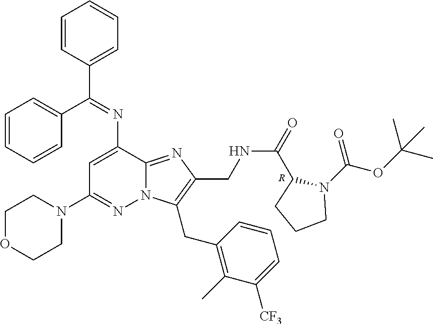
C1OCCN(C2=NN3C(=NC(CNC(=O)C4N(C(=O)OC(C)(C)C)CCC4)=C3CC3=C(C)C([CF3])=CC=C3)C(N=C(C3=CC=CC=C3)C3=CC=CC=C3)=C2)C1.[R]
